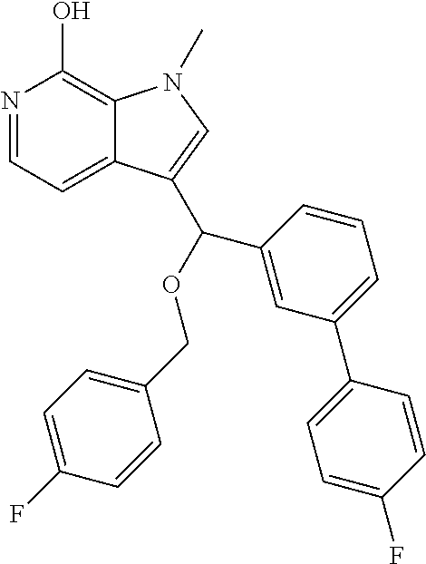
N1=CC=C2C(=C1O)N(C)C=C2C(OCC1=CC=C(F)C=C1)C1=CC(C2=CC=C(F)C=C2)=CC=C1
